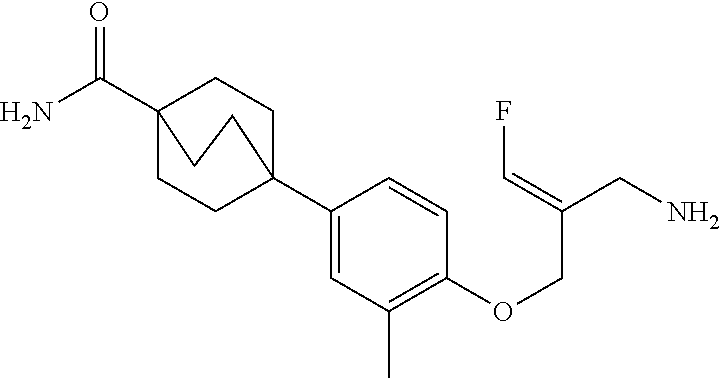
NC(C12CCC(C3=CC(C)=C(OCC(=CF)CN)C=C3)(CC1)CC2)=O
